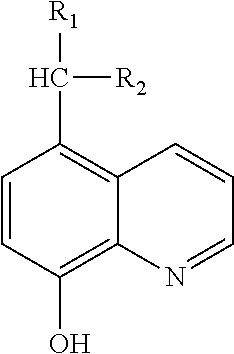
C1=CC(O)=C2C(=C1C([R2])[R1])C=CC=N2
